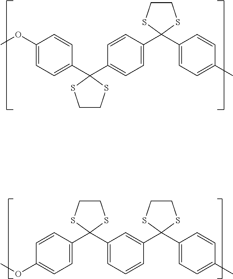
C1(OC)=CC=C(C2(C3=CC=C(C4(C5=CC=C(C)C=C5)SCCS4)C=C3)SCCS2)C=C1.C1(OC)=CC=C(C2(C3=CC=CC(C4(C5=CC=C(C)C=C5)SCCS4)=C3)SCCS2)C=C1
